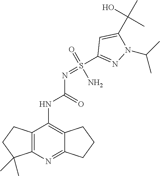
O=S(N)(=NC(NC1=C2C(=NC3=C1CCC3(C)C)CCC2)=O)C1=NN(C(C)C)C(C(C)(O)C)=C1
